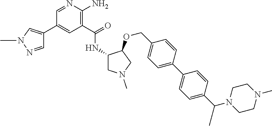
C1(C(NC2CN(C)CC2OCC2=CC=C(C3=CC=C(C(N4CCN(C)CC4)C)C=C3)C=C2)=O)=C(N)N=CC(C2=CN(C)N=C2)=C1
